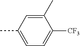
CC1=CC=C([CF3])C(C)=C1
